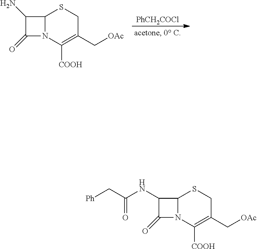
[PhCH2COCl].C12N(C([COOH])=C(C[OAc])CS1)C(=O)C2N.C12N(C([COOH])=C(C[OAc])CS1)C(=O)C2NC(C[Ph])=O
